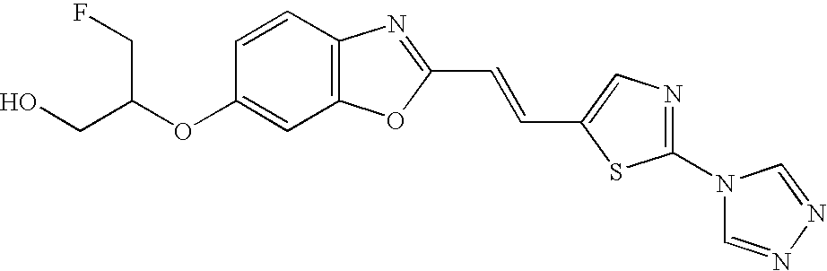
O(C1=CC2=C(C=C1)N=C(C=CC1=CN=C(N3C=NN=C3)S1)O2)C(CO)CF
